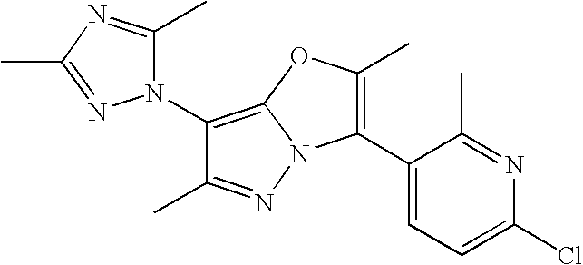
C1(N2C(C)=NC(C)=N2)=C2N(N=C1C)C(C1=CC=C(Cl)N=C1C)=C(C)O2
